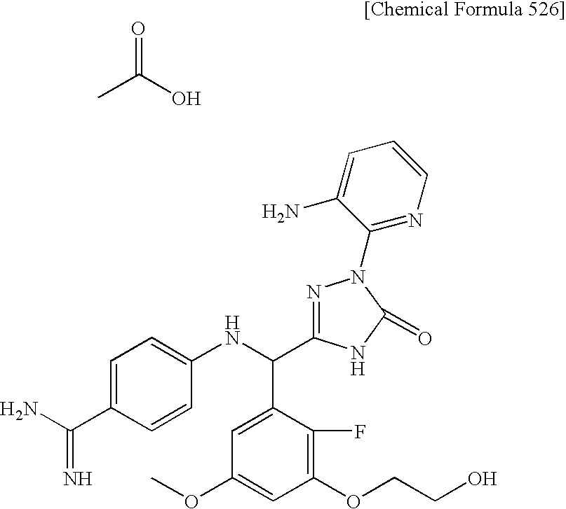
C1=C(C(=N)N)C=CC(NC(C2=CC(OC)=CC(OCCO)=C2F)C2=NN(C3=NC=CC=C3N)C(=O)N2)=C1.CC(O)=O
